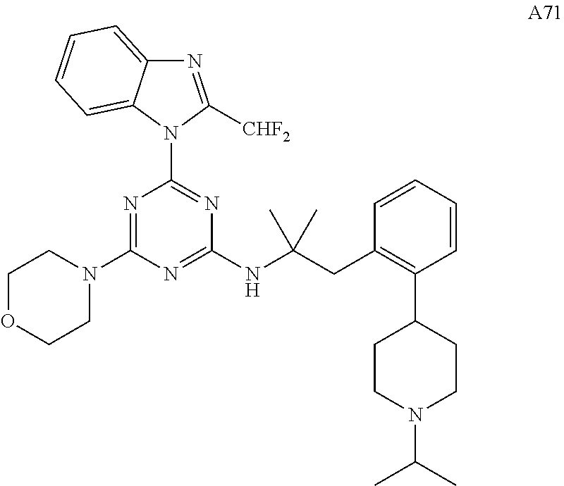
N1=C([CHF2])N(C2=NC(NC(CC3=C(C4CCN(C(C)C)CC4)C=CC=C3)(C)C)=NC(N3CCOCC3)=N2)C2=CC=CC=C12
